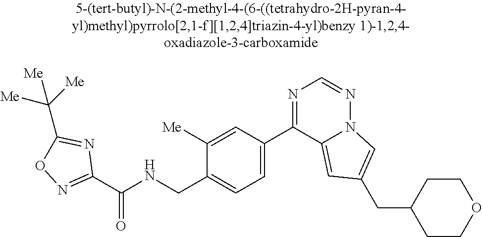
C1(C(NCC2=CC=C(C3=NC=NN4C3=CC(CC3CCOCC3)=C4)C=C2[Me])=O)=NOC(C([Me])([Me])[Me])=N1
